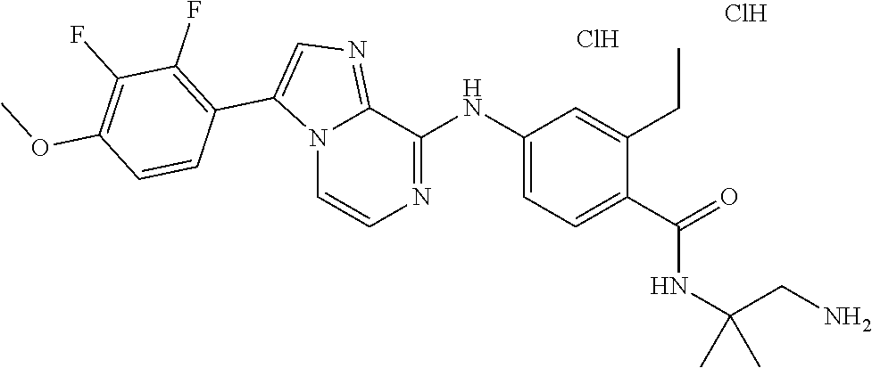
C1(NC2=NC=CN3C2=NC=C3C2=C(F)C(F)=C(OC)C=C2)=CC=C(C(=O)NC(CN)(C)C)C(CC)=C1.Cl.Cl
